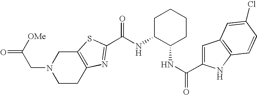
N(C1C(NC(=O)C2=CC3=C(N2)C=CC(Cl)=C3)CCCC1)C(=O)C1=NC2=C(CN(CC(=O)[OMe])CC2)S1
